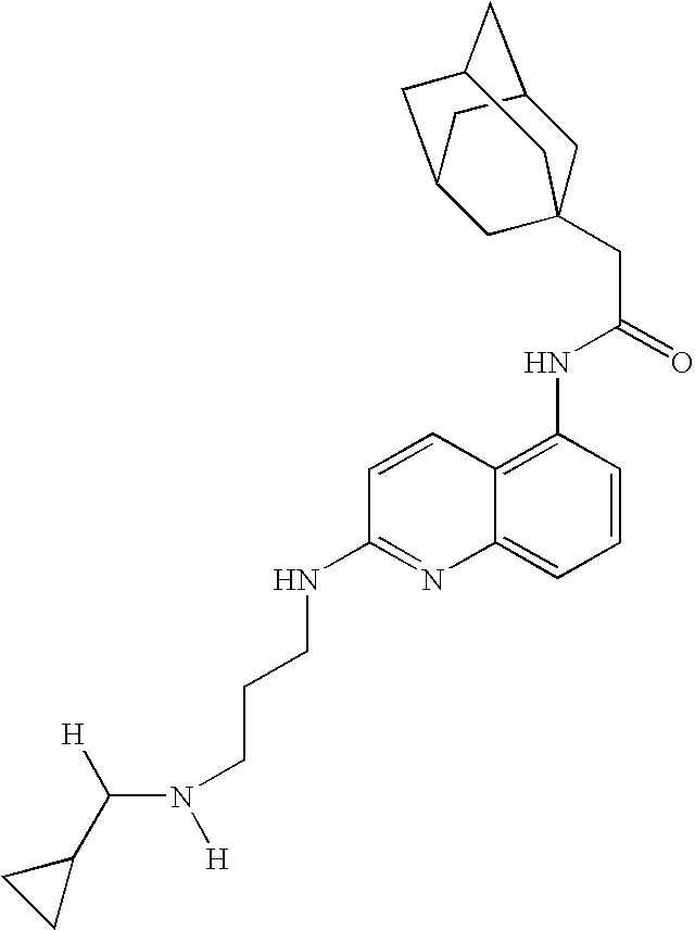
C([H])(N([H])CCCNC1=NC2=CC=CC(NC(CC34CC5CC(CC(C3)C5)C4)=O)=C2C=C1)C1CC1
